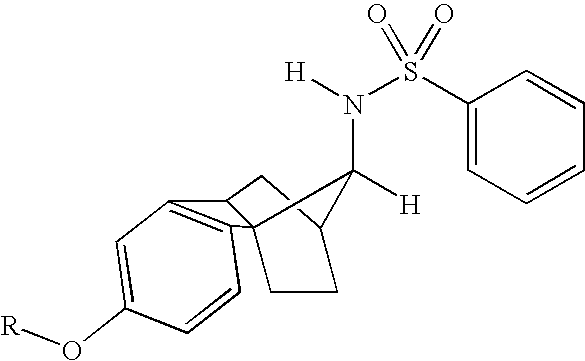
C1(S(N([H])C2([H])C34C(CC2CC3)C2=C4C=CC(O[R])=C2)(=O)=O)=CC=CC=C1
